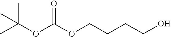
CC(C)(OC(OCCCCO)=O)C
